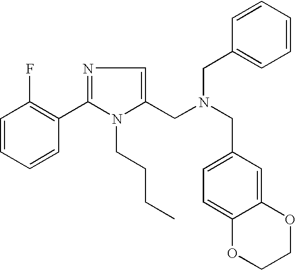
N1=C(C2=C(F)C=CC=C2)N(CCCC)C(CN(CC2=CC=CC=C2)CC2=CC=C3C(=C2)OCCO3)=C1
